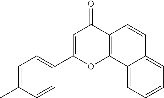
C1=C(C2=CC=C(C)C=C2)OC2=C(C1=O)C=CC1=CC=CC=C21
